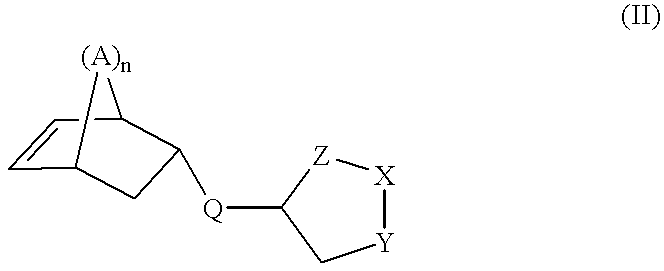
[Q](C1CC2C=CC1[(A)n]2)C1[Z][X][Y]C1
